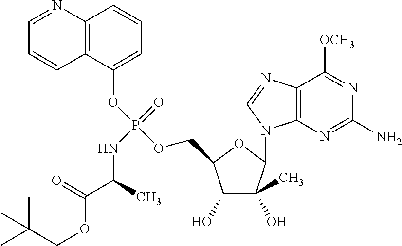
C1(O)C(C)(O)C(N2C3=C(N=C2)C([OCH3])=NC(N)=N3)OC1COP(OC1=CC=CC2=C1C=CC=N2)(=O)NC(C(OCC(C)(C)C)=O)C
